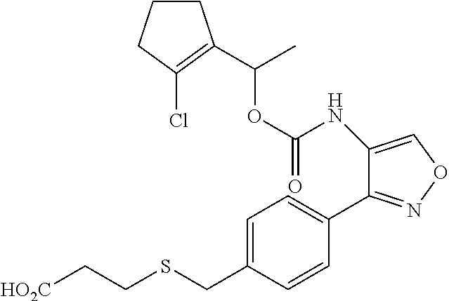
O(C(NC1=CON=C1C1=CC=C(CSCC[HO2C])C=C1)=O)C(C)C1=C(Cl)CCC1
